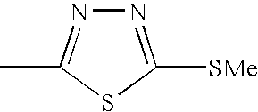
N1=C([SMe])SC(C)=N1
